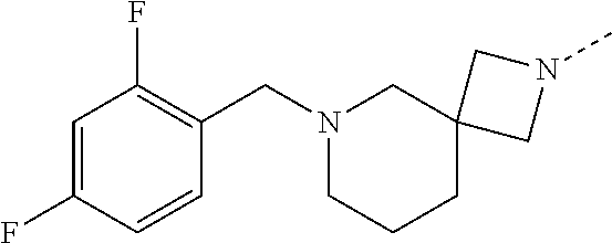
C1(F)=CC(F)=C(CN2CCCC3(C2)CN(C)C3)C=C1
